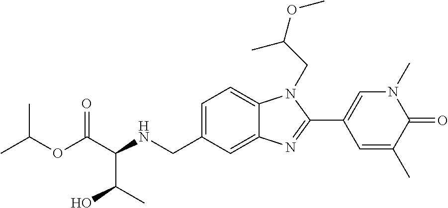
C1=C(CNC(C(OC(C)C)=O)C(C)O)C=C2C(=C1)N(CC(OC)C)C(C1=CN(C)C(=O)C(C)=C1)=N2
